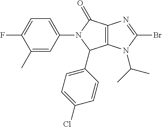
C12=C(C(=O)N(C3=CC=C(F)C(C)=C3)C1C1=CC=C(Cl)C=C1)N=C(Br)N2C(C)C
